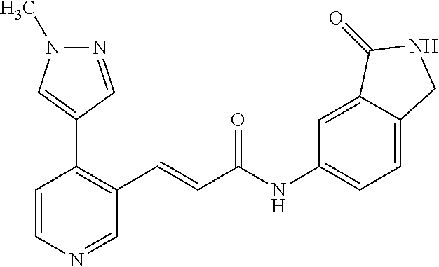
N1=CC(C2=C(C=CC(NC3=CC=C4C(=C3)C(=O)NC4)=O)C=NC=C2)=CN1C
